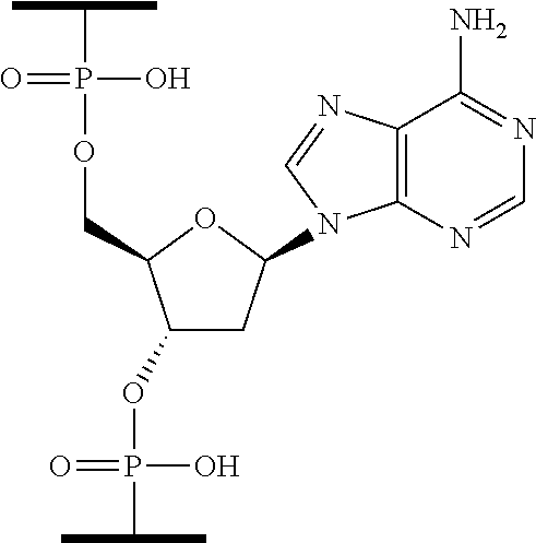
C1(OP(O)(=O)C(C)C)CC(N2C3=C(C(N)=NC=N3)N=C2)OC1COP(O)(=O)C(C)C
